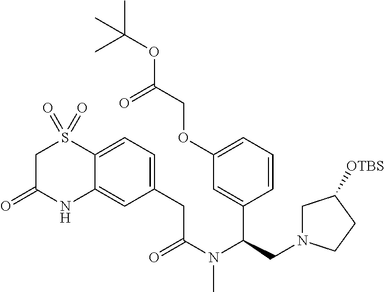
C1(CC(N(C(CN2CC([OTBS])CC2)C2=CC(OCC(OC(C)(C)C)=O)=CC=C2)C)=O)=CC=C2C(=C1)NC(=O)CS2(=O)=O
